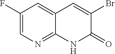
C1(F)=CN=C2C(=C1)C=C(Br)C(=O)N2
